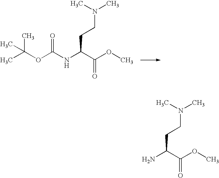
CC(OC(NC(C(OC)=O)CCN(C)C)=O)(C)C.NC(C(OC)=O)CCN(C)C
